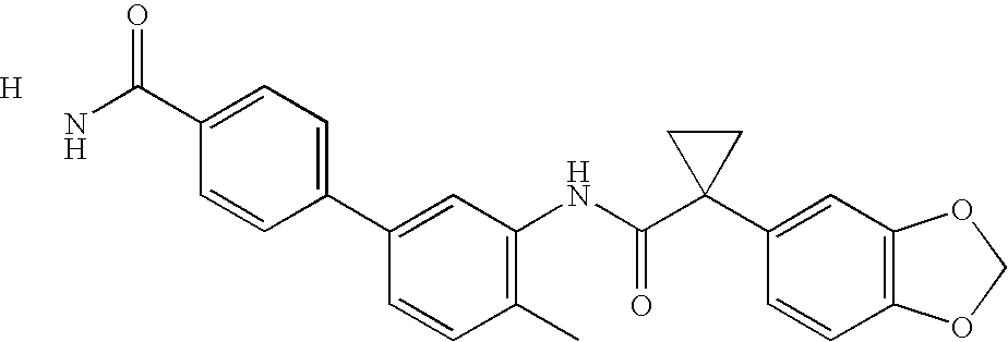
C1(C2=CC=C(C(N)=O)C=C2)=CC(NC(C2(C3=CC4=C(C=C3)OCO4)CC2)=O)=C(C)C=C1.[H]
